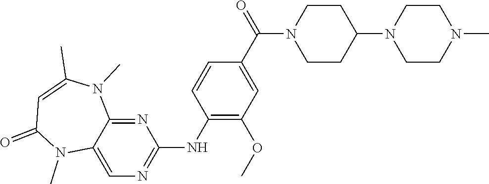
N1=C2C(=CN=C1NC1=C(OC)C=C(C(=O)N3CCC(N4CCN(C)CC4)CC3)C=C1)N(C)C(=O)C=C(C)N2C
